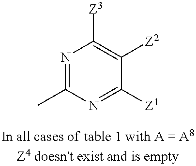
N1=C(C)N=C([Z1])C([Z2])=C1[Z3]
